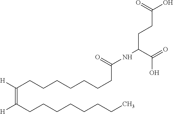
N(C(C(=O)O)CCC(O)=O)C(=O)CCCCCCCC(=C([H])CCCCCCCC)[H]
